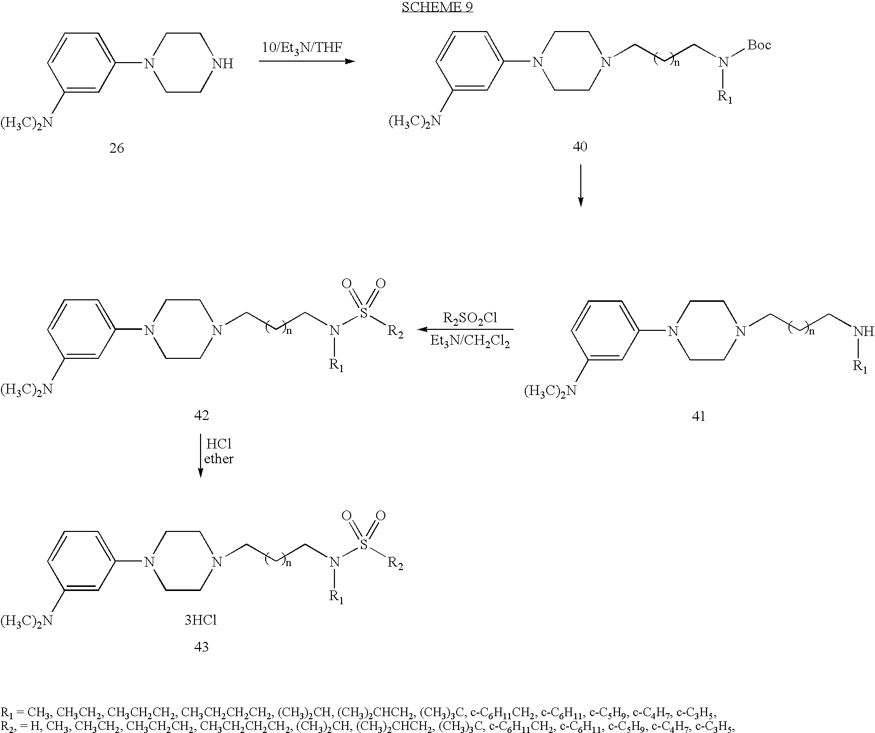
C1([(H3C)2N])=CC(N2CCNCC2)=CC=C1.C1([(H3C)2N])=CC(N2CCN(CCCN([Boc])[R1])CC2)=CC=C1.C1([(H3C)2N])=CC(N2CCN(CCCN[R1])CC2)=CC=C1.C1([(H3C)2N])=CC(N2CCN(CCCN([R1])S([R2])(=O)=O)CC2)=CC=C1.C1([(H3C)2N])=CC(N2CCN(CCCN([R1])S([R2])(=O)=O)CC2)=CC=C1.[3HCl]
